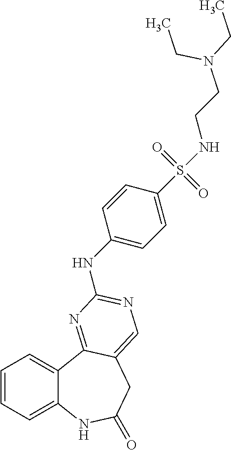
C1=CC=C2C(=C1)C1=NC(NC3=CC=C(S(=O)(=O)NCCN(CC)CC)C=C3)=NC=C1CC(=O)N2
